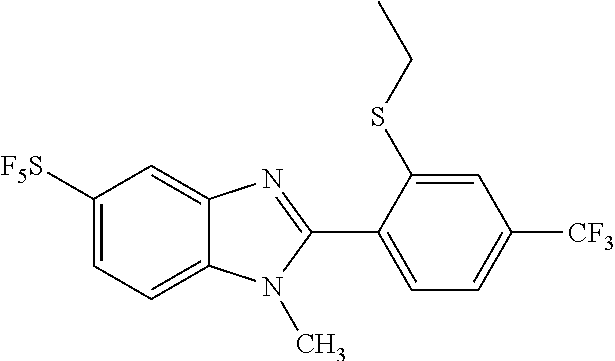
C1([F5S])=CC=C2C(=C1)N=C(C1=CC=C([CF3])C=C1SCC)N2C
